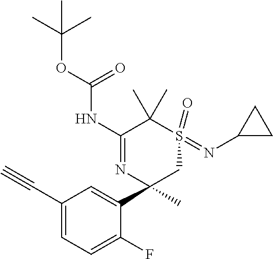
C1(C#C)=CC=C(F)C(C2(C)CS(=O)(=NC3CC3)C(C)(C)C(NC(OC(C)(C)C)=O)=N2)=C1
